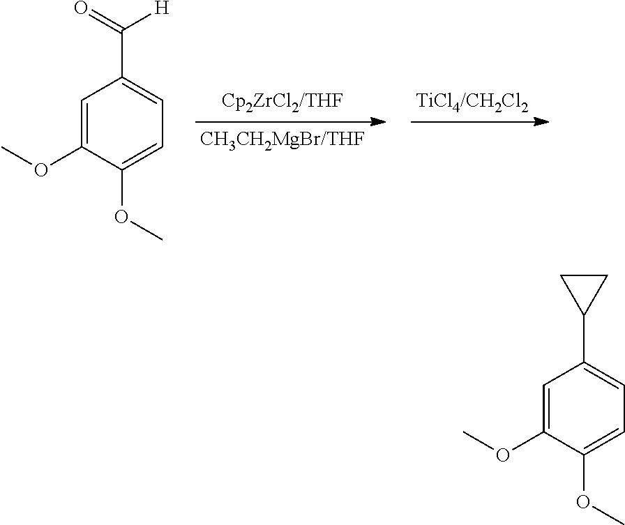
O(C1=CC(C([H])=O)=CC=C1OC)C.O(C1=CC(C2CC2)=CC=C1OC)C
